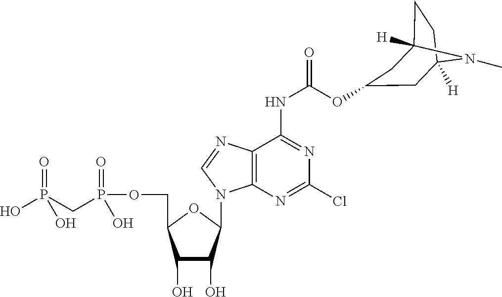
C1(O)C(O)C(N2C3=C(C(NC(OC4CC5([H])CCC([H])(C4)N5C)=O)=NC(Cl)=N3)N=C2)OC1COP(CP(=O)(O)O)(=O)O
